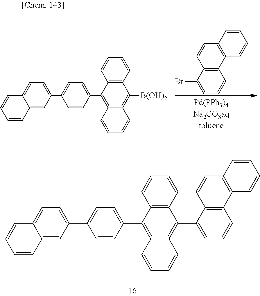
BrC1=CC=CC2=C1C=CC1=C2C=CC=C1.C1=CC(C2=C3C(=C([B(OH)2])C4=C2C=CC=C4)C=CC=C3)=CC=C1C1=CC=C2C(=C1)C=CC=C2.C1=CC(C2=C3C(=C(C4=CC=CC5=C4C=CC4=C5C=CC=C4)C4=C2C=CC=C4)C=CC=C3)=CC=C1C1=CC=C2C(=C1)C=CC=C2
